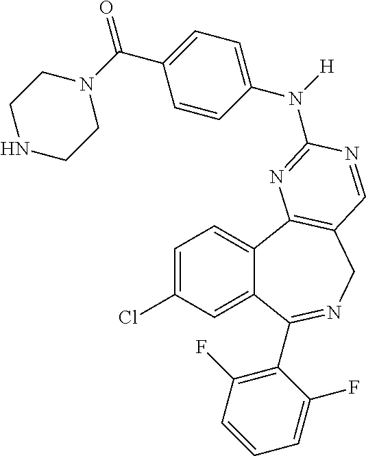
C1=C(Cl)C=C2C(=C1)C1=C(CN=C2C2=C(F)C=CC=C2F)C=NC(N(C2=CC=C(C(=O)N3CCNCC3)C=C2)[H])=N1
